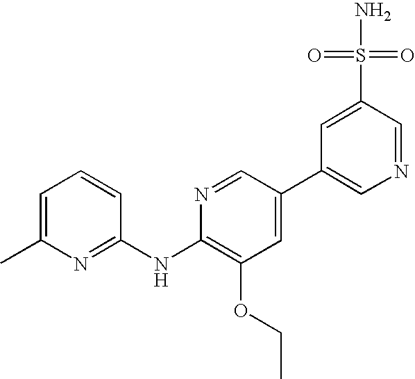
C1(C)=CC=CC(NC2=C(OCC)C=C(C3=CN=CC(S(=O)(=O)N)=C3)C=N2)=N1
